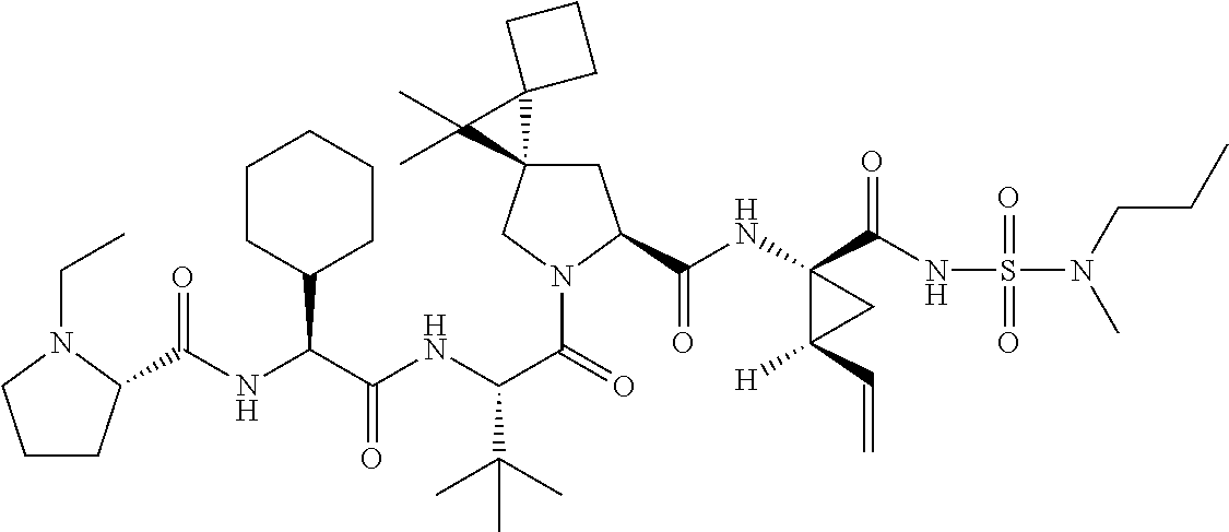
C(NC(C(NC(C(=O)N1CC2(CC1C(=O)NC1(C(=O)NS(=O)(=O)N(C)CCC)C([H])(C=C)C1)C1(C2(C)C)CCC1)C(C)(C)C)=O)C1CCCCC1)(=O)C1CCCN1CC
